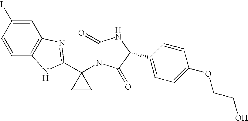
C1=C(I)C=CC2=C1N=C(C1(N3C(=O)NC(C4=CC=C(OCCO)C=C4)C3=O)CC1)N2
